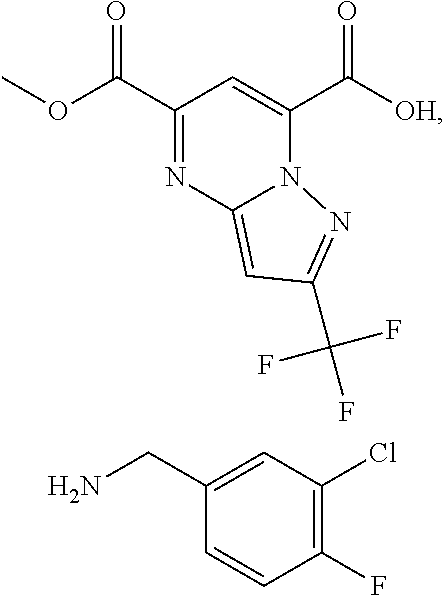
C1(C(OC)=O)=NC2=CC(C(F)(F)F)=NN2C(C([OH])=O)=C1.C1(F)=C(Cl)C=C(CN)C=C1
